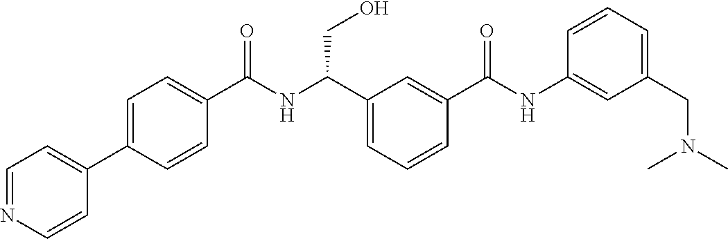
C1=NC=CC(C2=CC=C(C(NC(C3=CC=CC(C(NC4=CC(CN(C)C)=CC=C4)=O)=C3)CO)=O)C=C2)=C1
